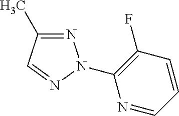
N1=C(C)C=NN1C1=C(F)C=CC=N1
